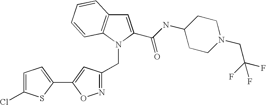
C1=C(C(NC2CCN(CC(F)(F)F)CC2)=O)N(CC2=NOC(C3=CC=C(Cl)S3)=C2)C2=C1C=CC=C2
